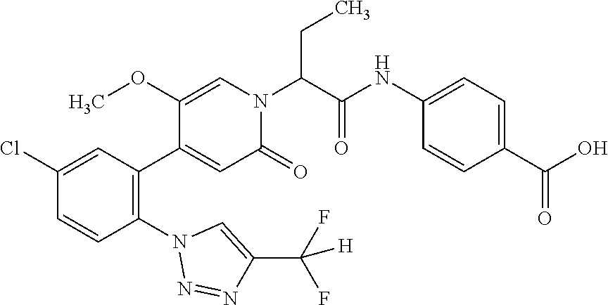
C1(Cl)=CC(C2=CC(=O)N(C(C(NC3=CC=C(C(O)=O)C=C3)=O)CC)C=C2OC)=C(N2N=NC(C([H])(F)F)=C2)C=C1
